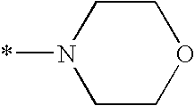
C1N(*)CCOC1
